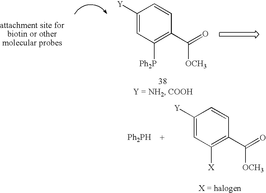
C1([Y])=CC([Ph2P])=C(C(=O)[OCH3])C=C1.[Ph2PH].C1([Y])=CC([X])=C(C(=O)[OCH3])C=C1
